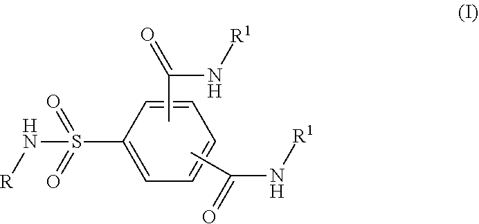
C1=CC=CC(S(=O)(=O)N[R])=C1.C(=O)(N[R1])C.C(N[R1])(=O)C
